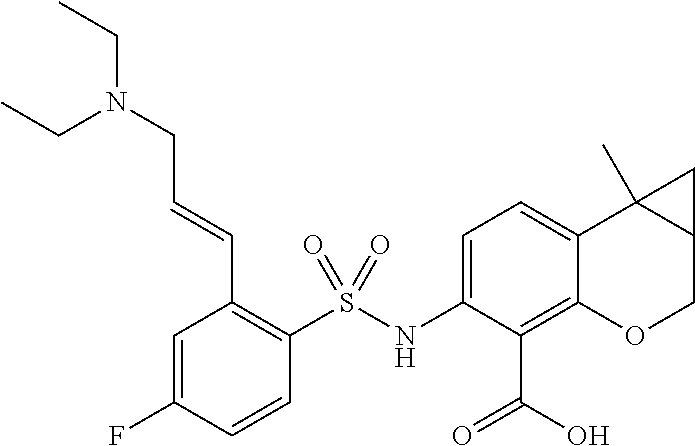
C1(NS(C2=C(C=CCN(CC)CC)C=C(F)C=C2)(=O)=O)=CC=C2C(=C1C(=O)O)OCC1C2(C)C1
